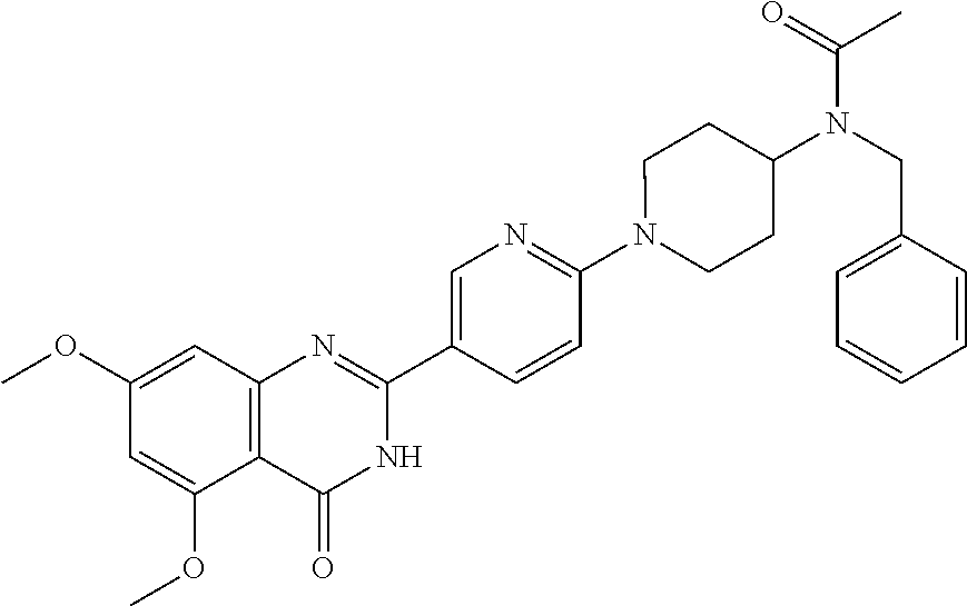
C12=C(C=C(OC)C=C1OC)N=C(C1=CN=C(N3CCC(N(C(C)=O)CC4=CC=CC=C4)CC3)C=C1)NC2=O
